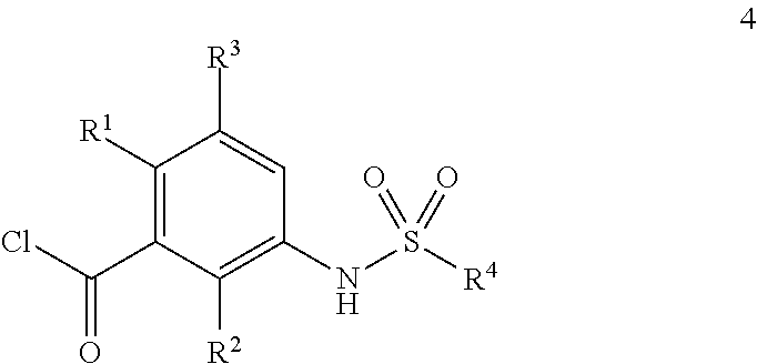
C1([R1])=C(C(Cl)=O)C([R2])=C(NS([R4])(=O)=O)C=C1[R3]
